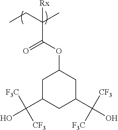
CCC(C(=O)OC1CC(C(O)([F3C])[CF3])CC(C([CF3])([F3C])O)C1)(C)[Rx]
